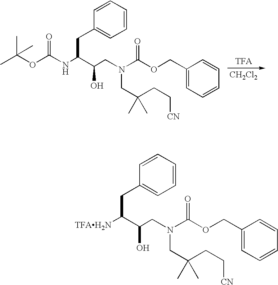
O(C(NC(C(CN(CC(CC[CN])(C)C)C(OCC1=CC=CC=C1)=O)O)CC1=CC=CC=C1)=O)C(C)(C)C.[CH2Cl2].[TFAH2N]C(C(CN(CC(CC[CN])(C)C)C(OCC1=CC=CC=C1)=O)O)CC1=CC=CC=C1
